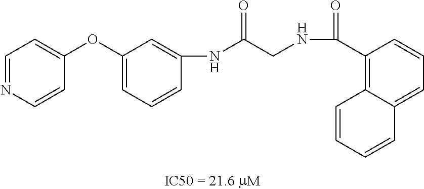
C1=NC=CC(OC2=CC=CC(NC(CNC(C3=C4C(=CC=C3)C=CC=C4)=O)=O)=C2)=C1
